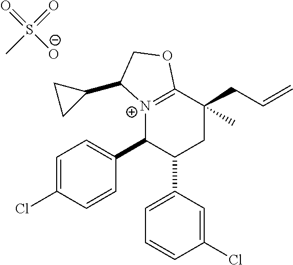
[N+]12=C(OCC1C1CC1)C(CC=C)(C)CC(C1=CC=CC(Cl)=C1)C2C1=CC=C(Cl)C=C1.O=S(C)(=O)[O-]
